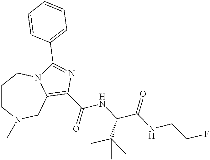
C1CN(C)CC2=C(C(NC(C(=O)NCCF)C(C)(C)C)=O)N=C(C3=CC=CC=C3)N2C1
